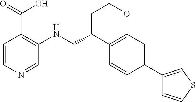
C(C1C2=C(OCC1)C=C(C1=CSC=C1)C=C2)NC1=C(C(=O)O)C=CN=C1
